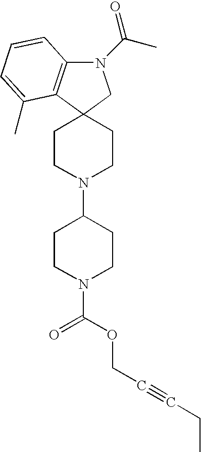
N1(C(C)=O)C2=C(C3(C1)CCN(C1CCN(C(=O)OCC#CCC)CC1)CC3)C(C)=CC=C2
